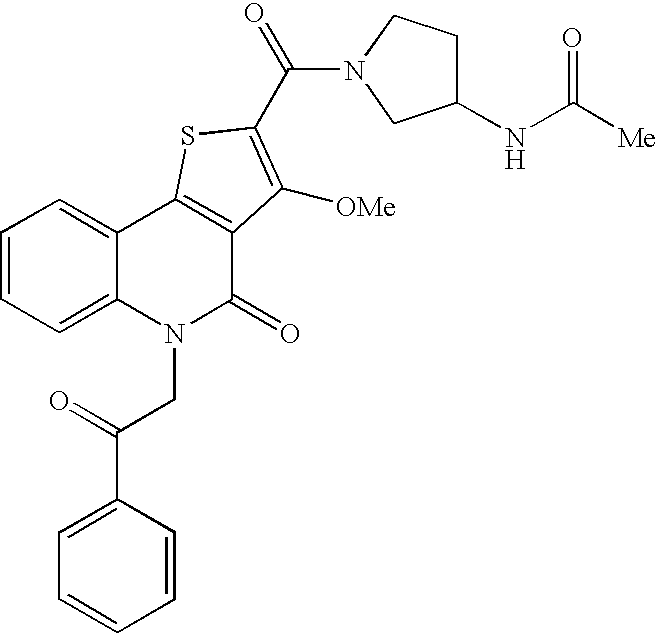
N1(C(=O)C2=C([OMe])C3=C(C4=CC=CC=C4N(CC(=O)C4=CC=CC=C4)C3=O)S2)CC(NC([Me])=O)CC1
